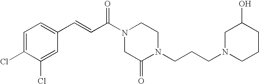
C1=C(Cl)C(Cl)=CC(C=CC(N2CCN(CCCN3CCCC(O)C3)C(=O)C2)=O)=C1
